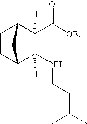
C1CC2C(NCCC(C)C)([H])C(C([OEt])=O)([H])C1C2
